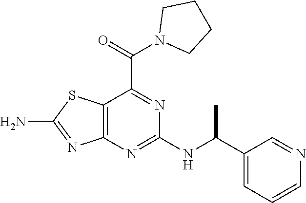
C12=C(N=C(NC(C3=CC=CN=C3)C)N=C1C(=O)N1CCCC1)N=C(N)S2
